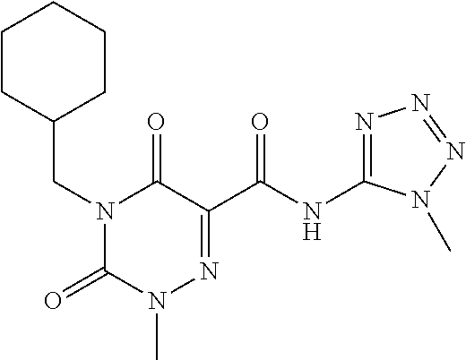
C(N1C(=O)N(C)N=C(C(NC2=NN=NN2C)=O)C1=O)C1CCCCC1
